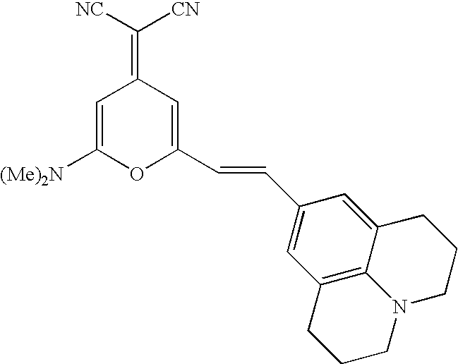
C1=C([(Me)2N])OC(C=CC2=CC3=C4C(=C2)CCCN4CCC3)=CC1=C([NC])[CN]
